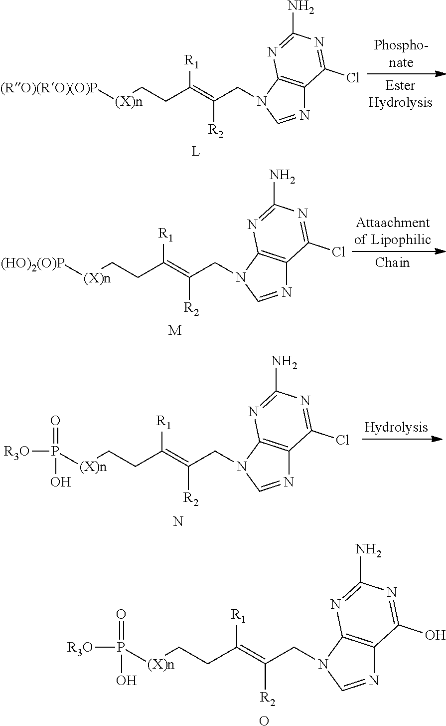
[L].[(RO)(RO)(O)P][(X)n]CCC(=C(CN1C2=C(N=C1)C(Cl)=NC(N)=N2)[R2])[R1].[M].[(HO)2(O)P][(X)n]CCC(=C(CN1C2=C(N=C1)C(Cl)=NC(N)=N2)[R2])[R1].P([(X)n]CCC(=C(CN1C2=C(N=C1)C(Cl)=NC(N)=N2)[R2])[R1])(=O)([R3O])O.N.P([(X)n]CCC(=C(CN1C2=C(N=C1)C(O)=NC(N)=N2)[R2])[R1])(=O)([R3O])O.O
